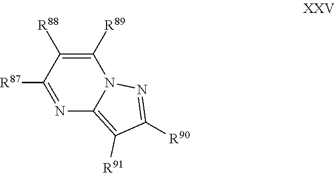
C1([R87])=NC2=C([R91])C([R90])=NN2C([R89])=C1[R88]
